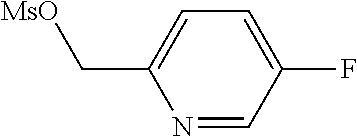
N1=CC(F)=CC=C1C[MsO]
